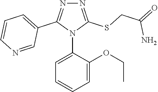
N1=C(SCC(=O)N)N(C2=CC=CC=C2OCC)C(C2=CC=CN=C2)=N1
